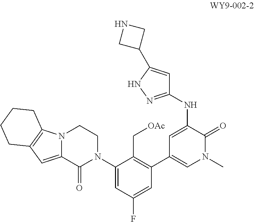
N12C(=CC3=C1CCCC3)C(=O)N(C1=CC(F)=CC(C3=CN(C)C(=O)C(NC4=NNC(C5CNC5)=C4)=C3)=C1C[OAc])CC2
